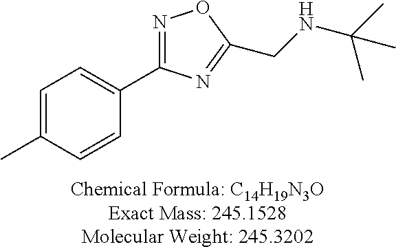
C1=C(C)C=CC(C2=NOC(CNC(C)(C)C)=N2)=C1
